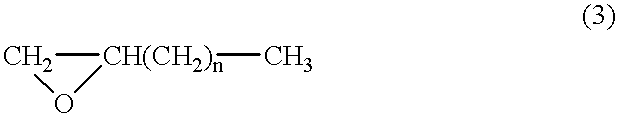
C1[CH(CH2)n](C)O1
